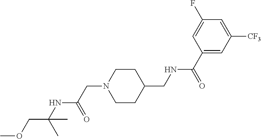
COCC(NC(CN1CCC(CNC(C2=CC([CF3])=CC(F)=C2)=O)CC1)=O)(C)C
